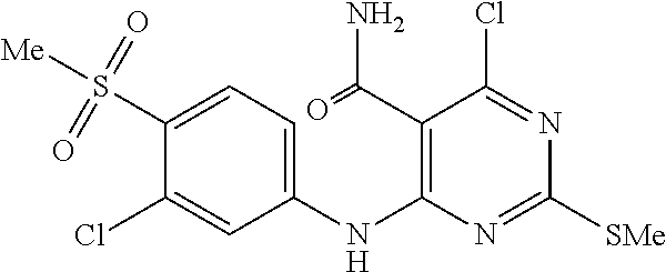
C1(S([Me])(=O)=O)=CC=C(NC2=C(C(=O)N)C(Cl)=NC([SMe])=N2)C=C1Cl
